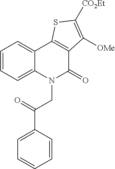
C1=CC=C2C(=C1)C1=C(C(=O)N2CC(=O)C2=CC=CC=C2)C([OMe])=C([CO2Et])S1
